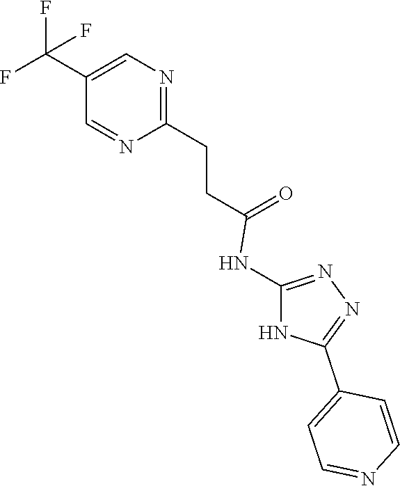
N1=C(CCC(=O)NC2=NN=C(C3=CC=NC=C3)N2)N=CC(C(F)(F)F)=C1
